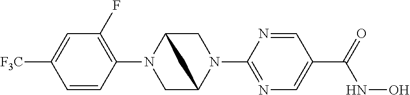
C1=CC(N2CC3N(C4=NC=C(C(=O)NO)C=N4)CC2C3)=C(F)C=C1[F3C]
